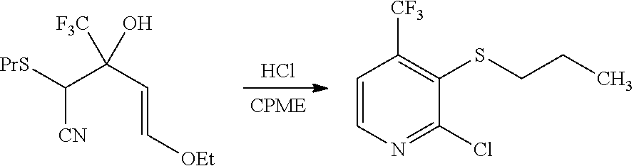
Cl.C([CN])([PrS])C(C=C[OEt])(O)[F3C].C1=CN=C(Cl)C(SCCC)=C1[CF3]
